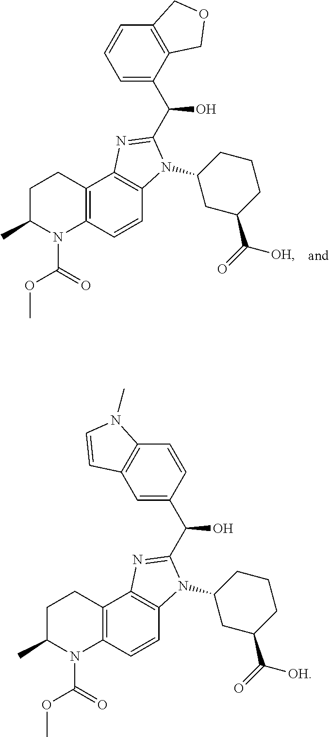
C12=C(CCC(C)N1C(OC)=O)C1=C(C=C2)N(C2CC(C([OH])=O)CCC2)C(C(C2=CC=CC3=C2COC3)O)=N1.C12=C(CCC(C)N1C(OC)=O)C1=C(C=C2)N(C2CC(C([OH])=O)CCC2)C(C(C2=CC3=C(C=C2)N(C)C=C3)O)=N1
